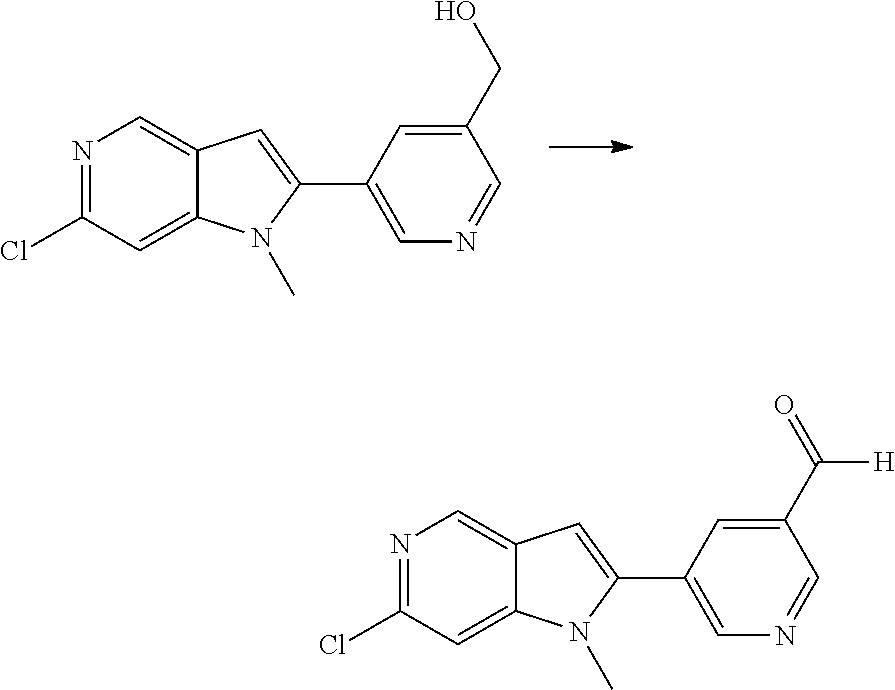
N1=C(Cl)C=C2C(=C1)C=C(C1=CN=CC(CO)=C1)N2C.N1=C(Cl)C=C2C(=C1)C=C(C1=CN=CC(C([H])=O)=C1)N2C
